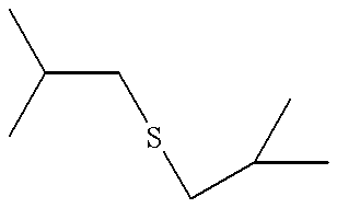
C(CSCC(C)C)(C)C
